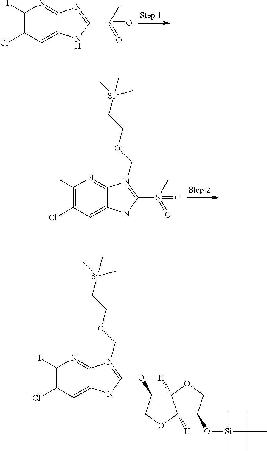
C1(I)=C(Cl)C=C2C(=N1)N=C(S(=O)(C)=O)N2.C1(I)=C(Cl)C=C2C(=N1)N(COCC[Si](C)(C)C)=C(S(=O)(C)=O)N2.C1(I)=C(Cl)C=C2C(=N1)N(COCC[Si](C)(C)C)=C(OC1C3([H])C([H])(OC1)C(O[Si](C(C)(C)C)(C)C)CO3)N2
